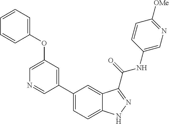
C1(OC2=CC=CC=C2)=CN=CC(C2=CC=C3C(=C2)C(C(NC2=CN=C([OMe])C=C2)=O)=NN3)=C1
